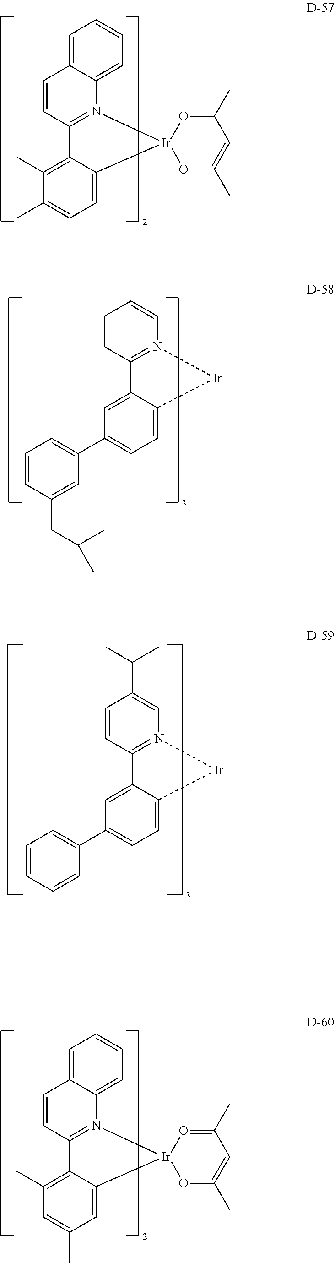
C1=CN2=C(C=C1)C1=CC(C3=CC=CC(CC(C)C)=C3)=CC=C1[Ir]2.C12=CC=CC=C1N1=C(C=C2)C2=C(C)C=C(C)C=C2[Ir]12OC(C)=CC(C)=O2.C12=CC=CC=C1N1=C(C=C2)C2=C(C)C(C)=CC=C2[Ir]12OC(C)=CC(C)=O2.C1(C(C)C)=CN2=C(C=C1)C1=CC(C3=CC=CC=C3)=CC=C1[Ir]2
